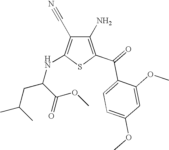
C1(N)=C(C(=O)C2=CC=C(OC)C=C2OC)SC(NC(C(=O)OC)CC(C)C)=C1C#N
